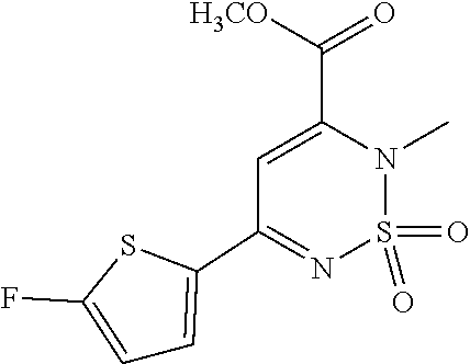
C1=C(F)SC(C2=NS(=O)(=O)N(C)C(C([H3CO])=O)=C2)=C1
